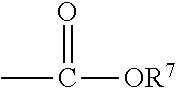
O=C(C)[OR7]
